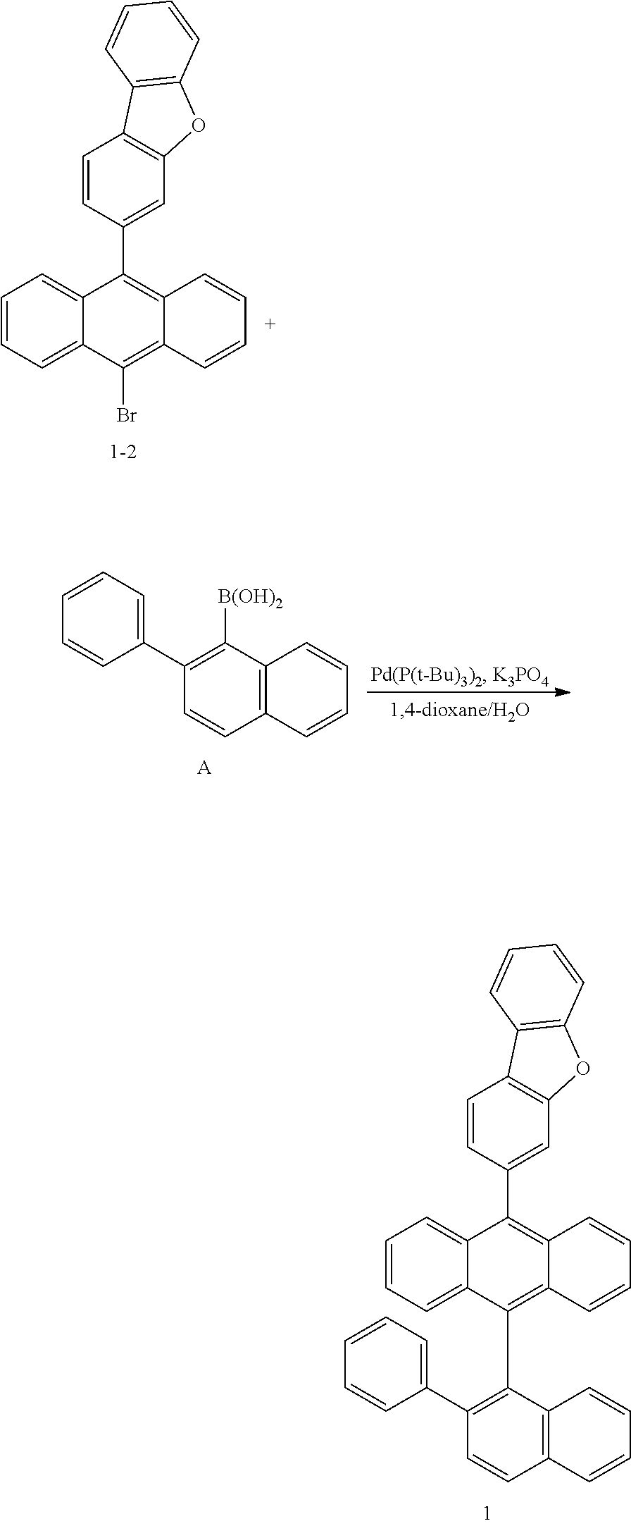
C1=CC2=C(C3=CC4=C(C=C3)C3=C(O4)C=CC=C3)C3=CC=CC=C3C(Br)=C2C=C1.C1=CC2=C(C3=CC4=C(C=C3)C3=C(O4)C=CC=C3)C3=CC=CC=C3C(C3=C(C4=CC=CC=C4)C=CC4=C3C=CC=C4)=C2C=C1.C1(C2=CC=CC=C2)=C([B(OH)2])C2=C(C=C1)C=CC=C2.[A]
